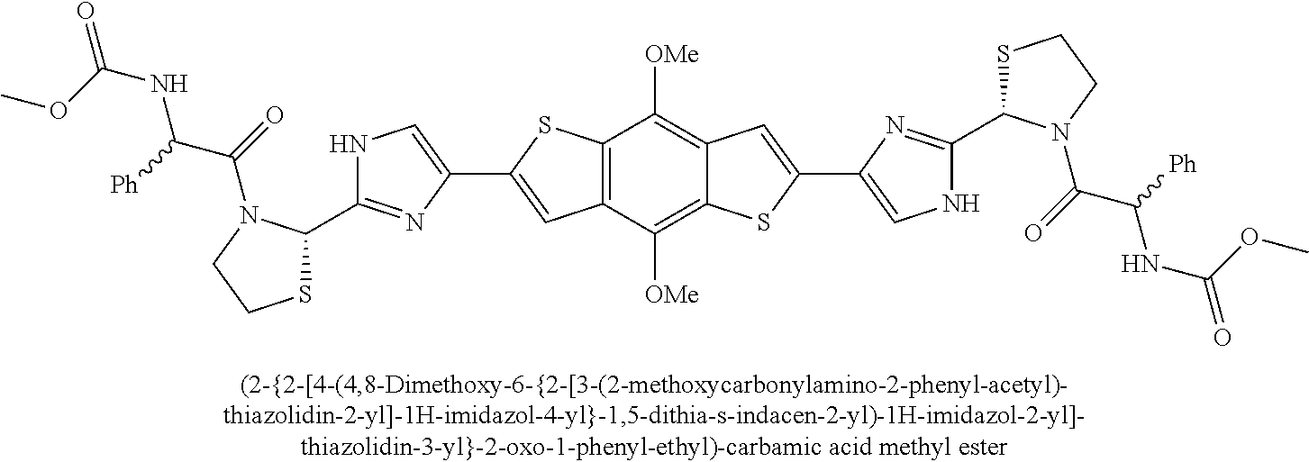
C12=C(C([OMe])=C3C(=C1[OMe])SC(C1=CNC(C4SCCN4C(C(NC(=O)OC)[Ph])=O)=N1)=C3)SC(C1=CNC(C3SCCN3C(C(NC(=O)OC)[Ph])=O)=N1)=C2
